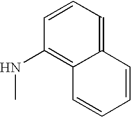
C1=CC(NC)=C2C(=C1)C=CC=C2
